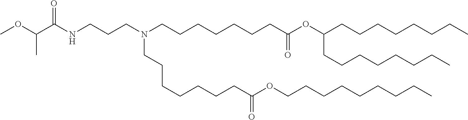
C(CC)CCCCCCOC(CCCCCCCN(CCCCCCCC(OC(CCCCCCCC)CCCCCCCC)=O)CCCNC(C(OC)C)=O)=O
